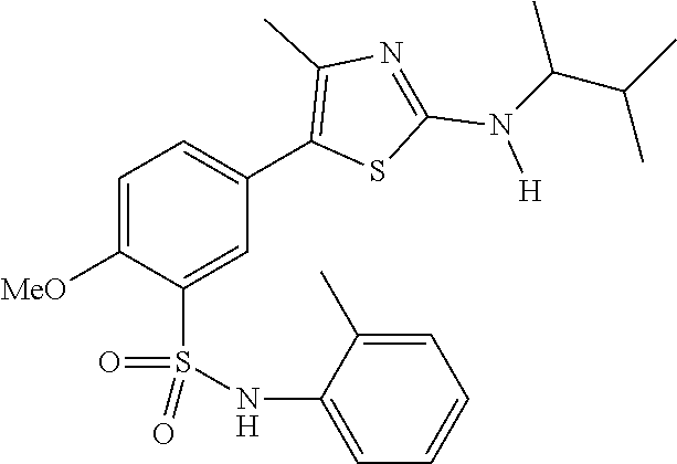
C1=C([MeO])C(S(NC2=CC=CC=C2C)(=O)=O)=CC(C2=C(C)N=C(N([H])C(C(C)C)C)S2)=C1
